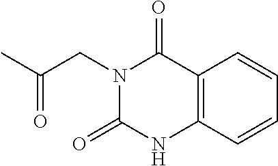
CC(CN1C(=O)C2=C(NC1=O)C=CC=C2)=O
